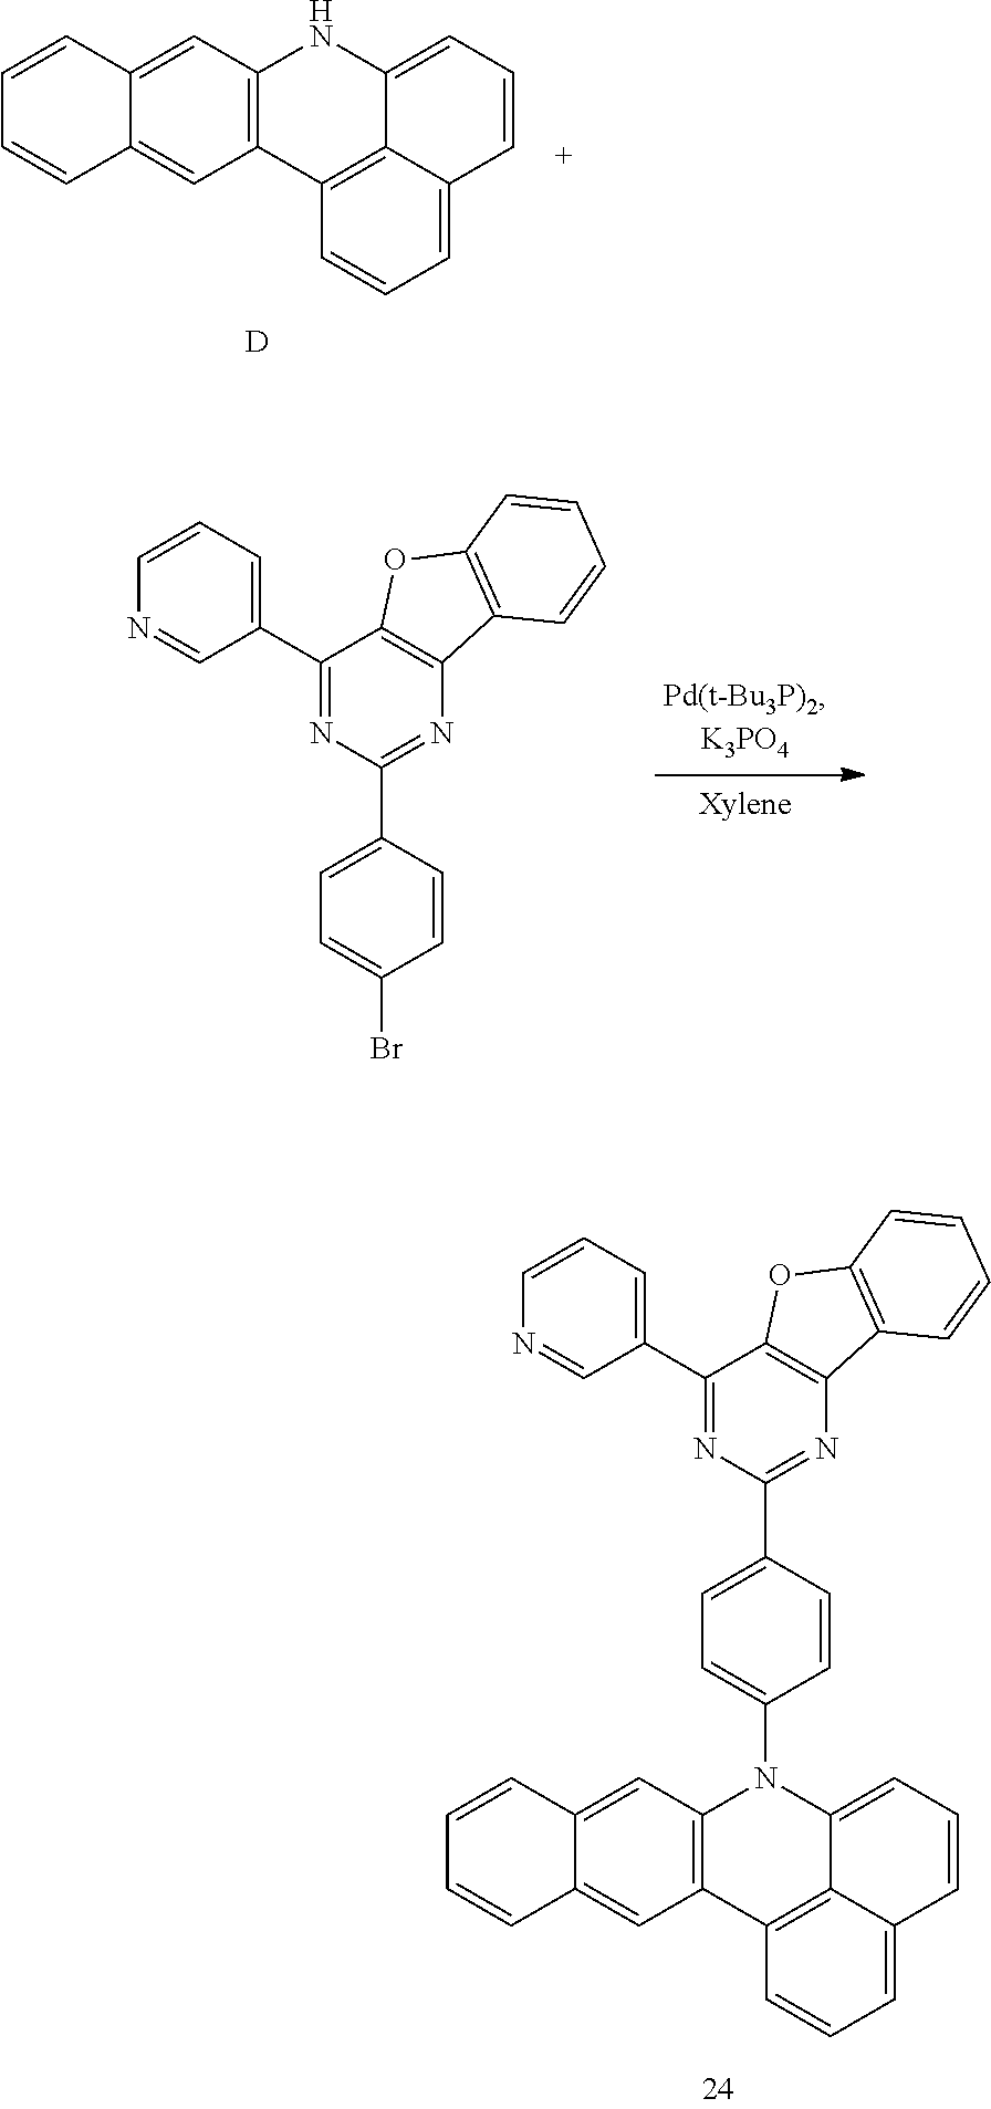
C12=C(C=C3C(=C1)C=CC=C3)NC1=CC=CC3=CC=CC2=C13.[D].C1(C2=NC(C3=CC=C(Br)C=C3)=NC3=C2OC2=C3C=CC=C2)=CC=CN=C1.C1(C2=NC3=C(C(C4=CC=CN=C4)=N2)OC2=C3C=CC=C2)=CC=C(N2C3=C(C4=C5C2=CC=CC5=CC=C4)C=C2C(=C3)C=CC=C2)C=C1
